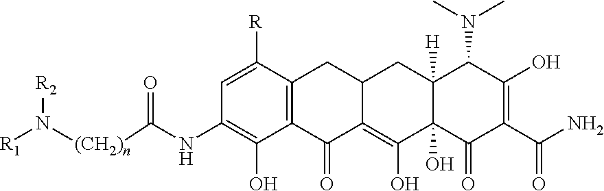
[R1]N([(CH2)n]C(NC1=C(O)C2=C(C([R])=C1)CC1C(=C(O)C3(O)C([H])(C1)C(N(C)C)C(O)=C(C(=O)N)C3=O)C2=O)=O)[R2]
